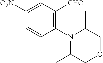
C1(N2C(C)COCC2C)=C([CHO])C=C([O2N])C=C1
